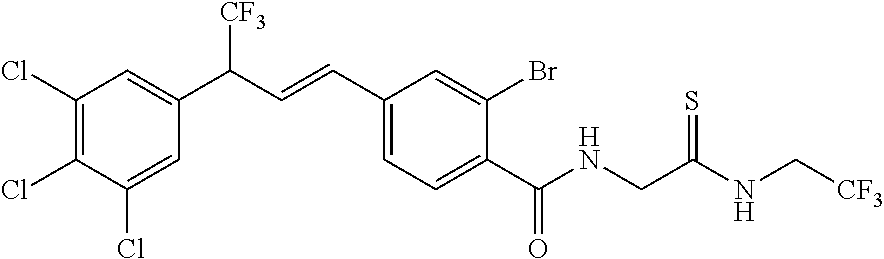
C1(Cl)=C(Cl)C(Cl)=CC(C(C=CC2=CC=C(C(NCC(=S)NC[CF3])=O)C(Br)=C2)[CF3])=C1
